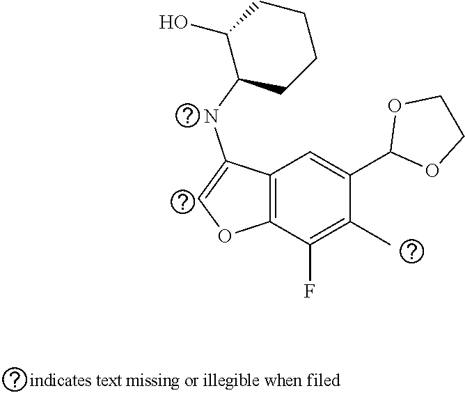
N(C1CCCCC1O)C1=COC2=C1C=C(C1OCCO1)C(C)=C2F
